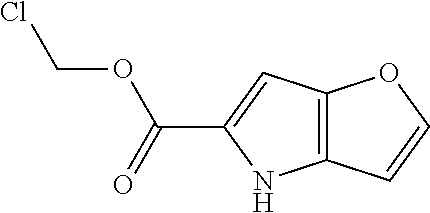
ClCOC(C1=CC2=C(N1)C=CO2)=O
